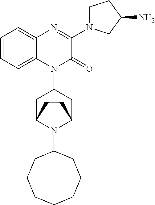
C1=CC=C2C(=C1)N=C(N1CCC(N)C1)C(=O)N2C1CC2N(C3CCCCCCC3)C(C1)CC2
